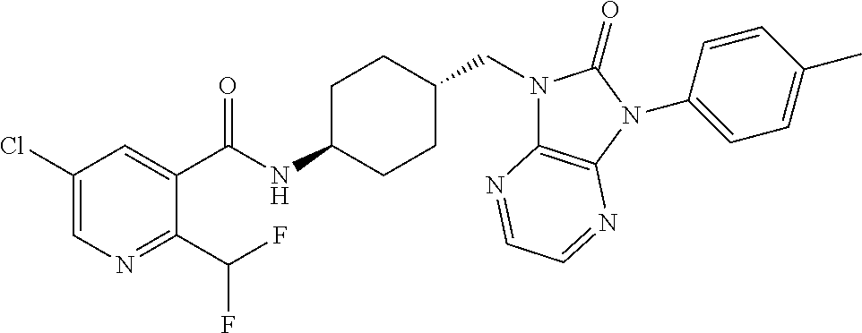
C1(Cl)=CN=C(C(F)F)C(C(NC2CCC(CN3C4=C(N(C5=CC=C(C)C=C5)C3=O)N=CC=N4)CC2)=O)=C1
